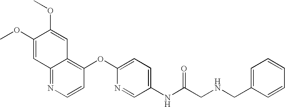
C1(OC)=CC2=NC=CC(OC3=CC=C(NC(CNCC4=CC=CC=C4)=O)C=N3)=C2C=C1OC
